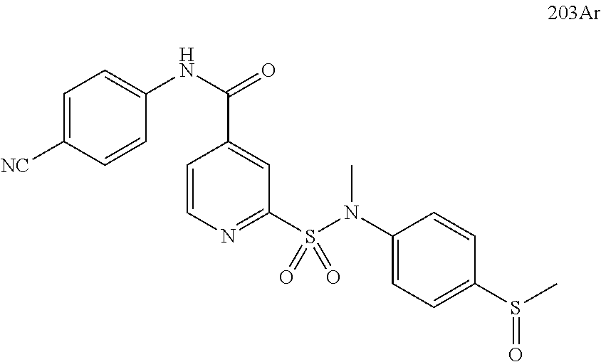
C1=C([NC])C=CC(NC(=O)C2=CC(S(N(C3=CC=C(S(C)=O)C=C3)C)(=O)=O)=NC=C2)=C1
